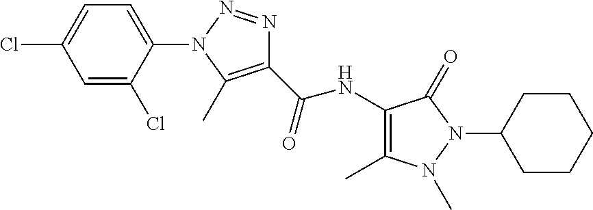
C1(NC(C2=C(C)N(C3=CC=C(Cl)C=C3Cl)N=N2)=O)=C(C)N(C)N(C2CCCCC2)C1=O
